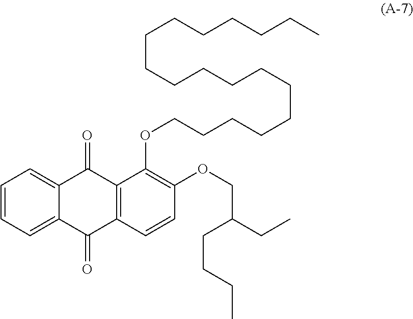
C1=CC=C2C(=C1)C(=O)C1=C(C2=O)C=CC(OCC(CCCC)CC)=C1OCCCCCCCCCCCCCCCCCC
